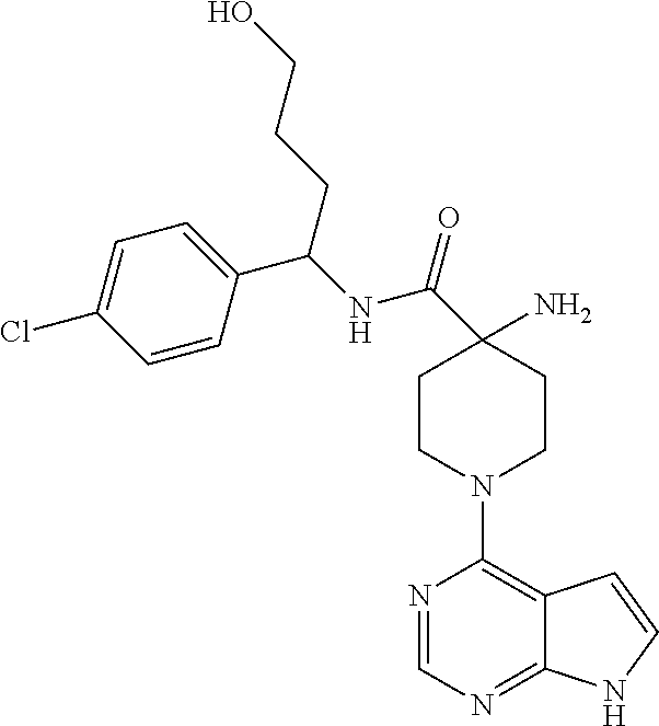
C1CN(C2=C3C(=NC=N2)NC=C3)CCC1(N)C(NC(C1=CC=C(Cl)C=C1)CCCO)=O
